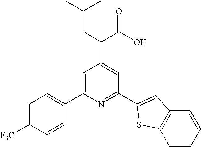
C1=C(C2=CC=C([F3C])C=C2)N=C(C2=CC3=C(C=CC=C3)S2)C=C1C(C(O)=O)CC(C)C
